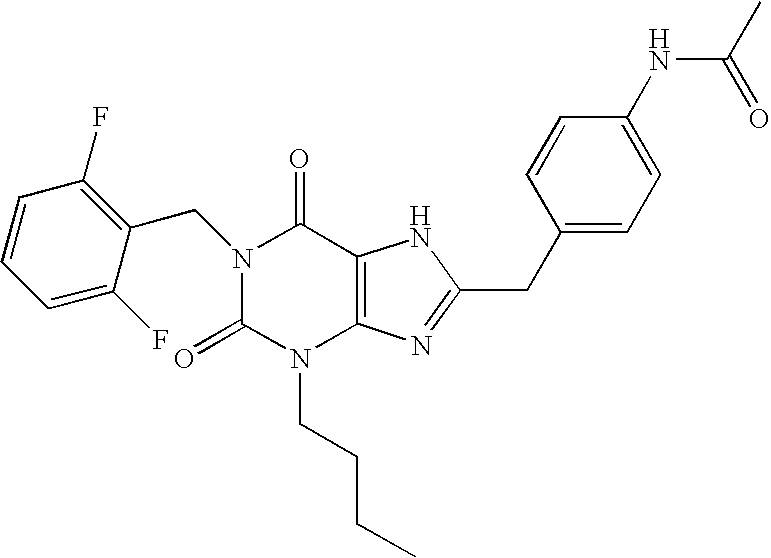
C1(=O)N(CCCC)C2=C(C(=O)N1CC1=C(F)C=CC=C1F)NC(CC1=CC=C(NC(C)=O)C=C1)=N2
